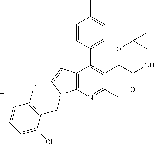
C1=CC(C2=C(C(C(O)=O)OC(C)(C)C)C(C)=NC3=C2C=CN3CC2=C(F)C(F)=CC=C2Cl)=CC=C1C
